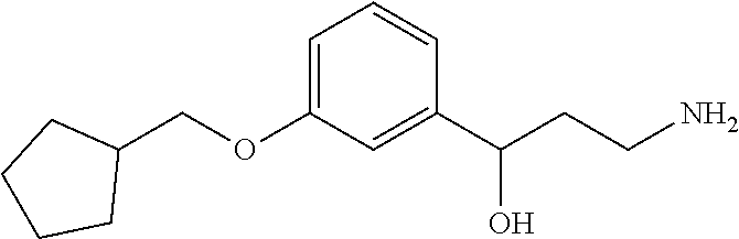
C1=C(OCC2CCCC2)C=C(C(CCN)O)C=C1
